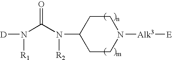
C1CN([Alk3][E])CCC1N(C(N([D])[R1])=O)[R2]
